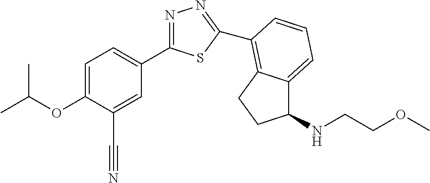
C1=C(OC(C)C)C(C#N)=CC(C2=NN=C(C3=C4C(=CC=C3)C(NCCOC)CC4)S2)=C1
